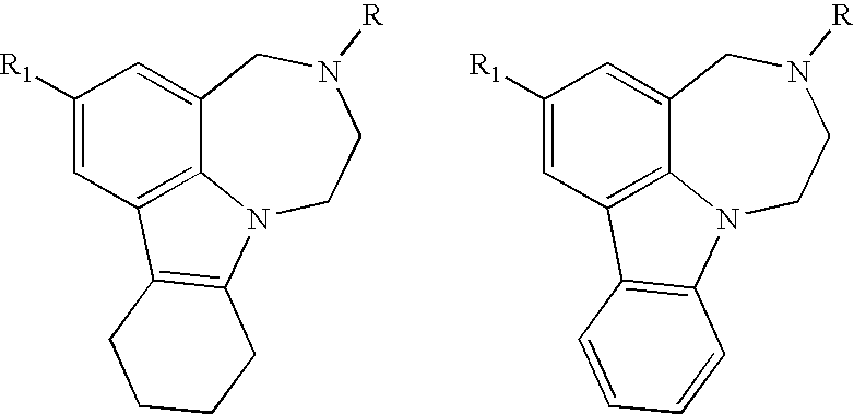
C12=CC([R1])=CC3=C1N(CCN([R])C2)C1=C3CCCC1.C12=CC([R1])=CC3=C1N(CCN([R])C2)C1=C3C=CC=C1
